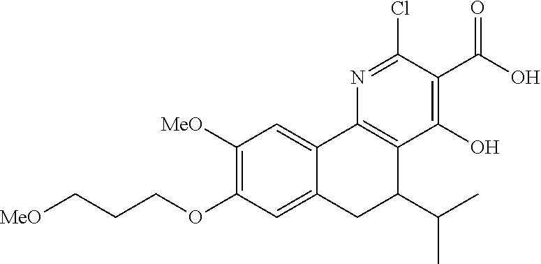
[MeO]C1=C(OCCC[MeO])C=C2C(=C1)C1=C(C(O)=C(C(=O)O)C(Cl)=N1)C(C(C)C)C2
